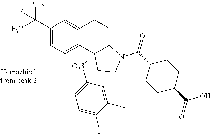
C1(C([F3C])([CF3])F)=CC=C2C(=C1)CCC1N(C(=O)C3CCC(C(O)=O)CC3)CCC21[O2S]C1=CC=C(F)C(F)=C1
